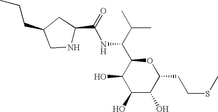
C1(O)C(O)C(CCSC)OC(C(C(C)C)NC(=O)C2NCC(CCC)C2)C1O
